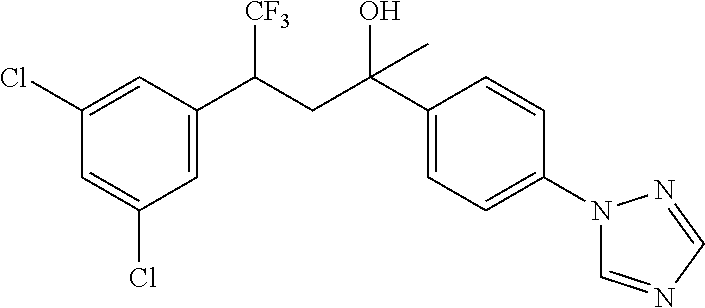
C1(Cl)=CC(C([CF3])CC(C2=CC=C(N3C=NC=N3)C=C2)(O)C)=CC(Cl)=C1
